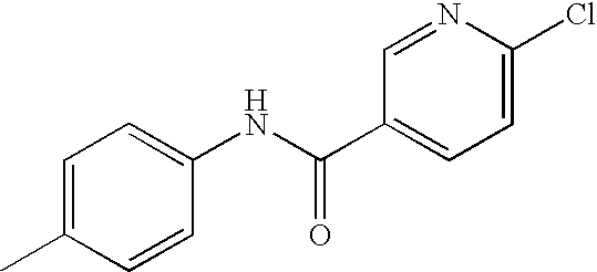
C1=C(C)C=CC(NC(C2=CC=C(Cl)N=C2)=O)=C1
